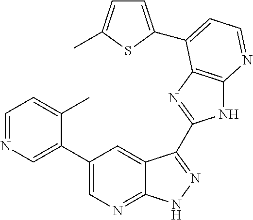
C1=NC=C(C2=CN=C3C(=C2)C(C2=NC4=C(N2)N=CC=C4C2=CC=C(C)S2)=NN3)C(C)=C1
